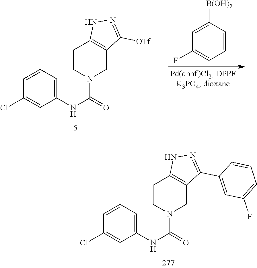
C1=CC([B(OH)2])=CC(F)=C1.C1(NC(N2CC3=C(CC2)NN=C3[OTf])=O)=CC=CC(Cl)=C1.C1(NC(N2CC3=C(CC2)NN=C3C2=CC(F)=CC=C2)=O)=CC=CC(Cl)=C1
